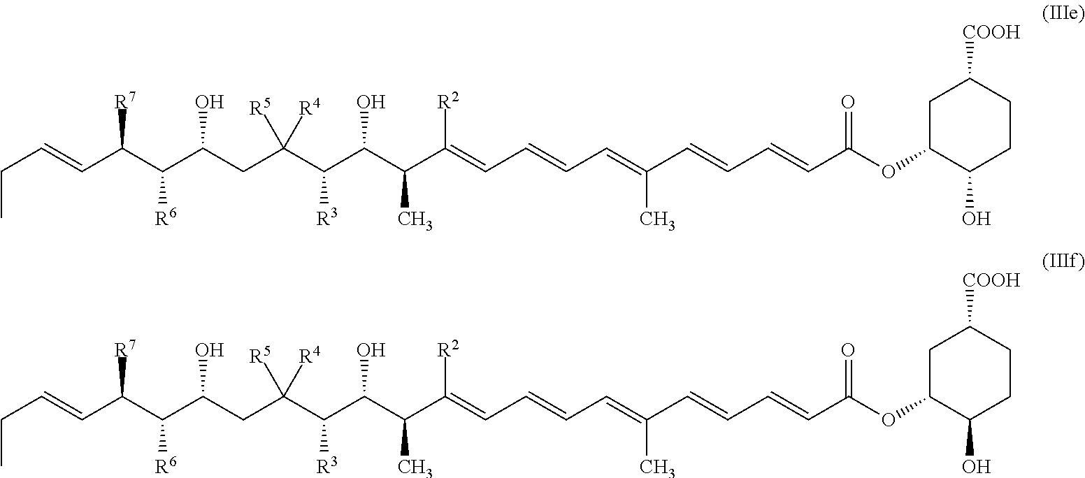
C(C=CC(C(C(CC(C(C(C(C(=CC=CC=C(C=CC=CC(OC1C(O)CCC([COOH])C1)=O)C)[R2])C)O)[R3])([R4])[R5])O)[R6])[R7])C.C(C=CC(C(C(CC(C(C(C(C(=CC=CC=C(C=CC=CC(OC1C(O)CCC([COOH])C1)=O)C)[R2])C)O)[R3])([R4])[R5])O)[R6])[R7])C
